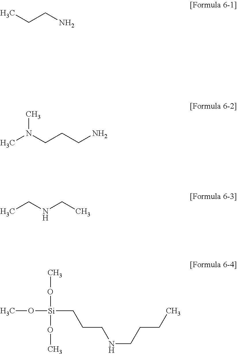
CCCN.C(CCN)N(C)C.CCNCC.CO[Si](CCCNCCCC)(OC)OC
